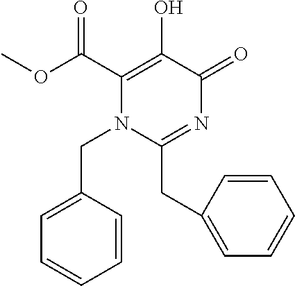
N1=C(CC2=CC=CC=C2)N(CC2=CC=CC=C2)C(C(OC)=O)=C(O)C1=O
